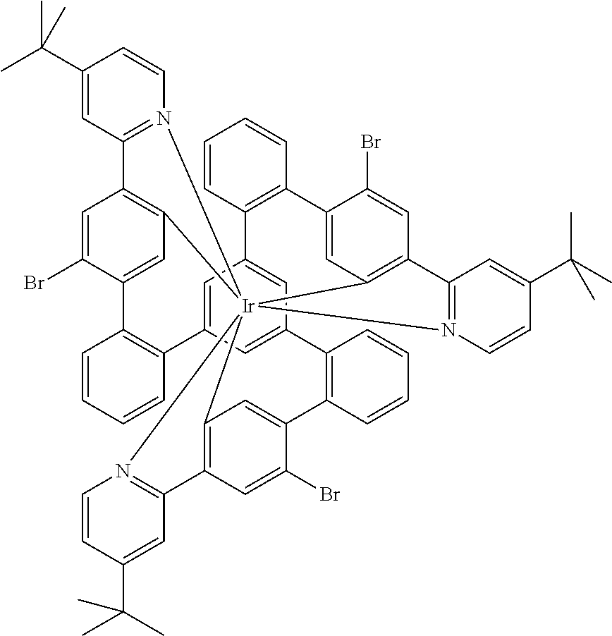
C12=C3C=C(Br)C(=C1)C1=C(C=CC=C1)C1=CC4=CC(=C1)C1=C(C=CC=C1)C1=CC5=C(C=C1Br)C1=N([Ir]256(C2=C(C=C(Br)C(=C2)C2=C4C=CC=C2)C2=N6C=CC(C(C)(C)C)=C2)N2=C3C=C(C(C)(C)C)C=C2)C=CC(C(C)(C)C)=C1
